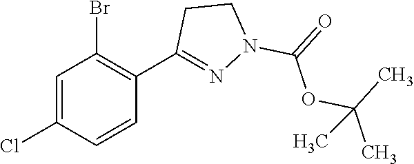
C1=C(Cl)C=CC(C2=NN(C(=O)OC(C)(C)C)CC2)=C1Br
